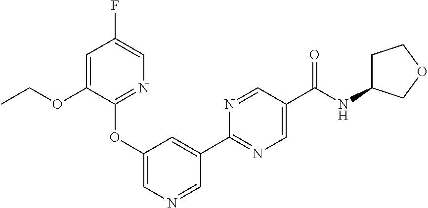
C1=C(OCC)C(OC2=CN=CC(C3=NC=C(C(NC4CCOC4)=O)C=N3)=C2)=NC=C1F
